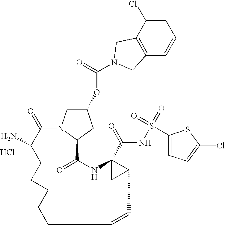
Cl.O(C1CN2C(C1)C(=O)NC1(C(=O)NS(=O)(C3=CC=C(Cl)S3)=O)CC1C=CCCCCCC(N)C2=O)C(=O)N1CC2=C(C=CC=C2Cl)C1
